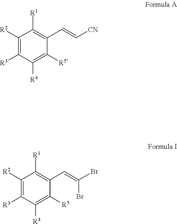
C1([R2])=C([R3])C([R4])=C([R5])C(C=C[CN])=C1[R1].C1([R2])=C([R3])C([R4])=C([R5])C(C=C(Br)Br)=C1[R1]
